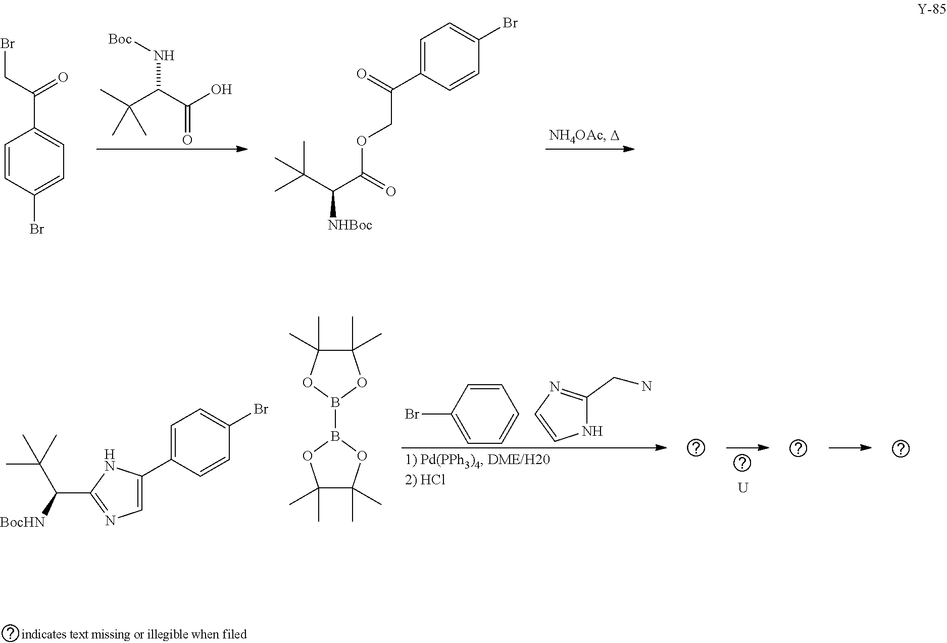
CC(C(C(O)=O)N[Boc])(C)C.C1(Br)=CC=C(C(CBr)=O)C=C1.C1=C(C(COC(C([NHBoc])C(C)(C)C)=O)=O)C=CC(Br)=C1.C1=C(Br)C=CC=C1.N1C(CN)=NC=C1.[U].C1=C(C2=CN=C(C(C(C)(C)C)[BocHN])N2)C=CC(Br)=C1.C1(C)(C)C(C)(C)OB(B2OC(C)(C)C(C)(C)O2)O1
